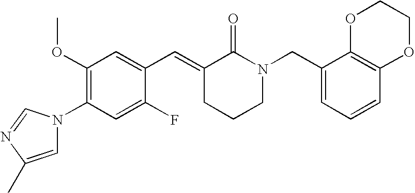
C1(F)=CC(N2C=C(C)N=C2)=C(OC)C=C1C=C1CCCN(CC2=CC=CC3=C2OCCO3)C1=O
